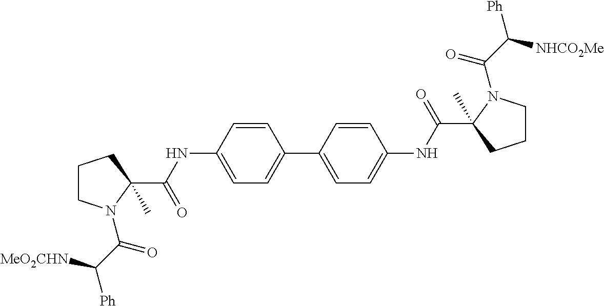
C1CN(C(C([Ph])[MeO2CHN])=O)C(C(NC2=CC=C(C3=CC=C(NC(=O)C4(C)CCCN4C(=O)C([Ph])[NHCO2Me])C=C3)C=C2)=O)(C)C1
